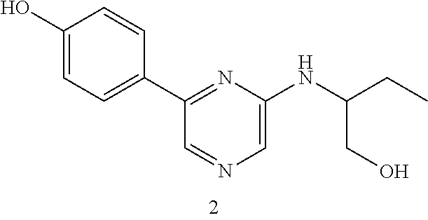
C1(C2=CC=C(O)C=C2)=NC(NC(CO)CC)=CN=C1
